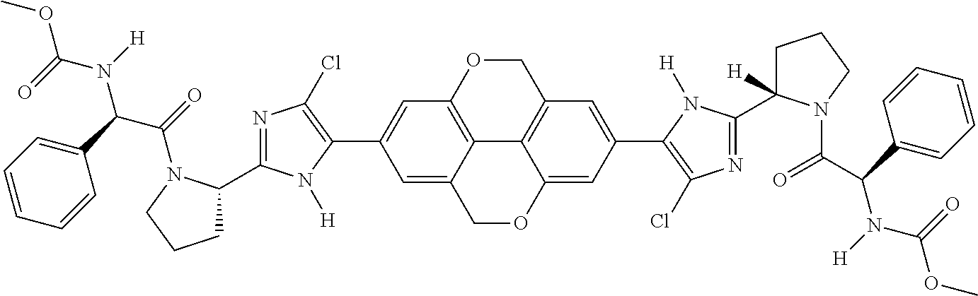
C12=C3OCC4=C1C(=CC(C1=C(Cl)N=C(C5([H])CCCN5C(C(C5=CC=CC=C5)N([H])C(=O)OC)=O)N1[H])=C4)OCC2=CC(C1=C(Cl)N=C(C2CCCN2C(=O)C(C2=CC=CC=C2)N(C(OC)=O)[H])N1[H])=C3
